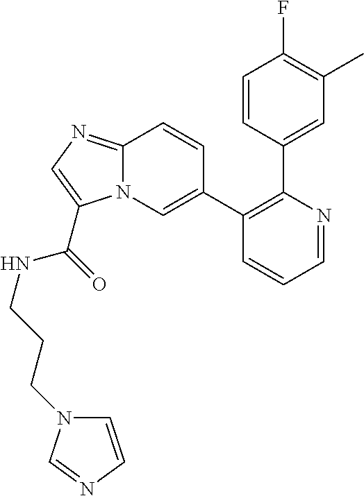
C1=NC(C2=CC(C)=C(F)C=C2)=C(C2=CN3C(=NC=C3C(=O)NCCCN3C=CN=C3)C=C2)C=C1
